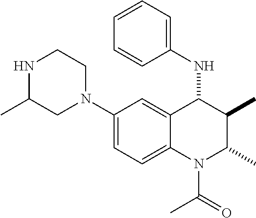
C1(N2CCNC(C)C2)=CC=C2C(=C1)C(NC1=CC=CC=C1)C(C)C(C)N2C(=O)C
